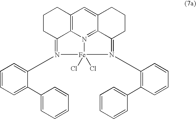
C12=C3N4=C5C(=C1)CCCC5=N(C1=C(C5=CC=CC=C5)C=CC=C1)[Fe]4(Cl)(Cl)N(C1=CC=CC=C1C1=CC=CC=C1)=C3CCC2
